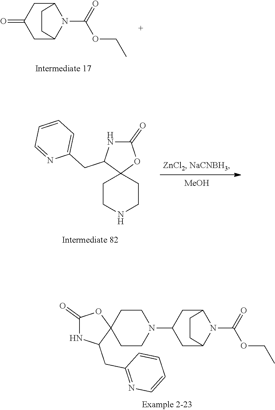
C1C2N(C(=O)OCC)C(CC1=O)CC2.[MeOH].C1CNCCC12OC(=O)NC2CC1=CC=CC=N1.C1C2N(C(=O)OCC)C(CC1N1CCC3(CC1)OC(=O)NC3CC1=NC=CC=C1)CC2
